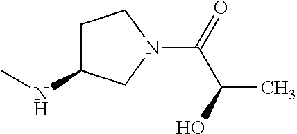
N(C)C1CCN(C(=O)C(C)O)C1
